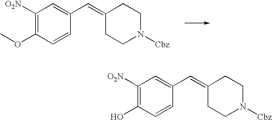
C1([O2N])=C(OC)C=CC(C=C2CCN([Cbz])CC2)=C1.C1([O2N])=C(O)C=CC(C=C2CCN([Cbz])CC2)=C1
